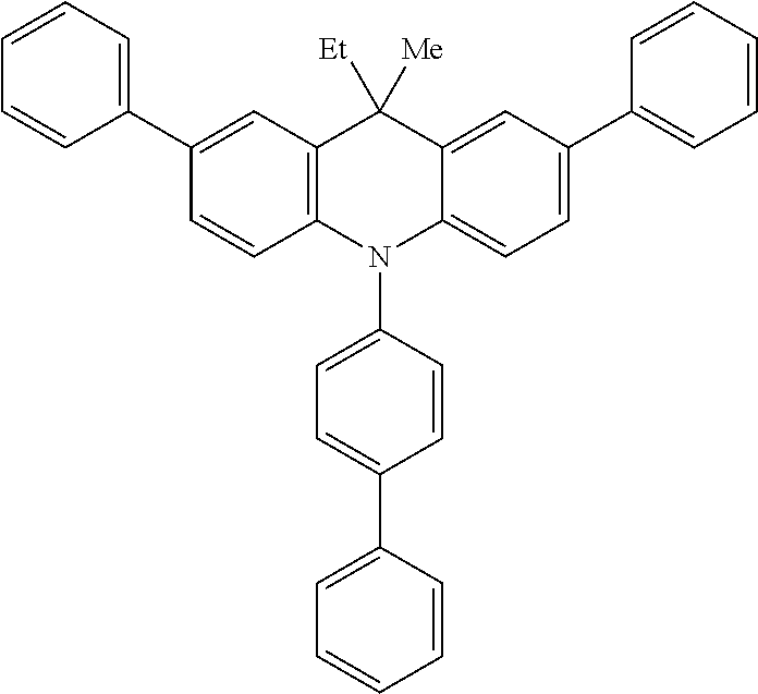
C1(C2=CC=CC=C2)=CC2=C(C=C1)N(C1=CC=C(C3=CC=CC=C3)C=C1)C1=CC=C(C3=CC=CC=C3)C=C1C2([Et])[Me]
